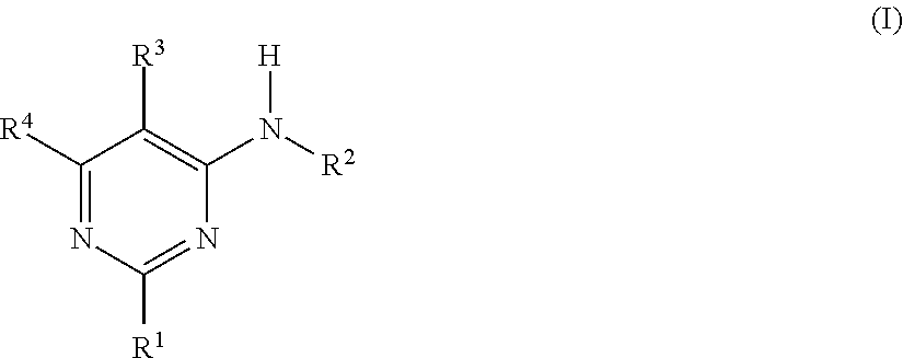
C1([R4])=NC([R1])=NC(N([R2])[H])=C1[R3]
